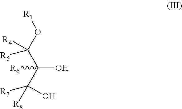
C(O)(C(O[R1])([R4])[R5])([R6])C([R8])([R7])O
